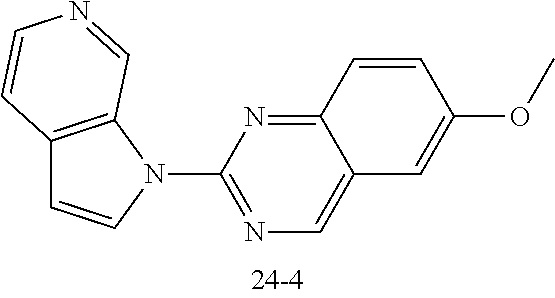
C12=C(N(C3=NC=C4C(=N3)C=CC(OC)=C4)C=C1)C=NC=C2
